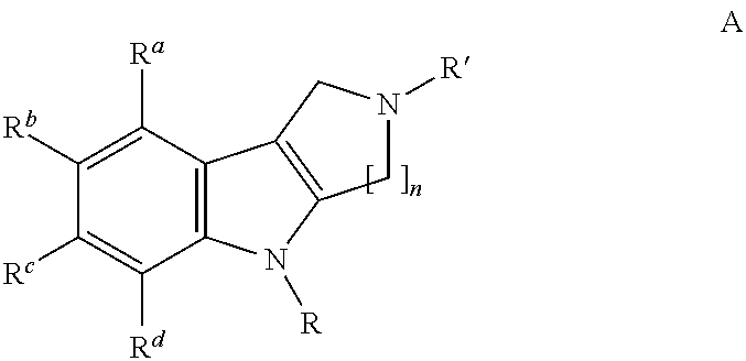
C1([Rb])=C([Ra])C2=C(C([Rd])=C1[Rc])N([R])C1=C2CN([R])C1
